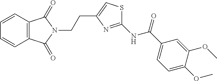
C12=C(C=CC=C1)C(=O)N(CCC1=CSC(NC(C3=CC=C(OC)C(OC)=C3)=O)=N1)C2=O
